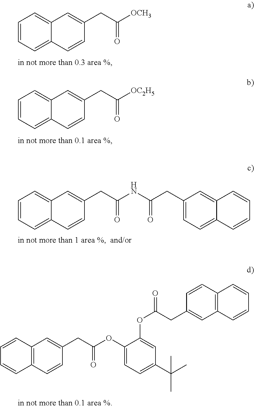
C1=CC2=C(C=C1)C=CC(CC(OC1=CC=C(C(C)(C)C)C=C1OC(CC1=CC3=C(C=C1)C=CC=C3)=O)=O)=C2.C1=CC=C2C(=C1)C=C(CC([OCH3])=O)C=C2.C1=CC=C2C(=C1)C=C(CC([OC2H5])=O)C=C2.C1=CC=C2C(=C1)C=C(CC(NC(CC1=CC=C3C(=C1)C=CC=C3)=O)=O)C=C2
